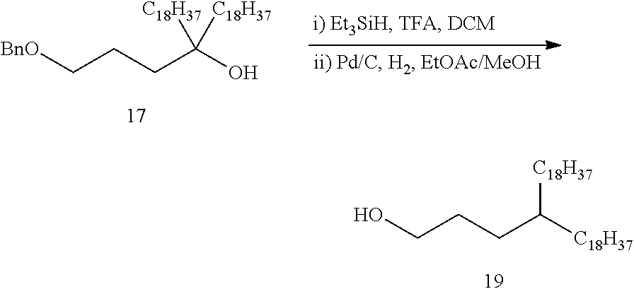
C(CCC(O)([C18H37])[C18H37])[BnO].C(CCC([C18H37])[C18H37])O
